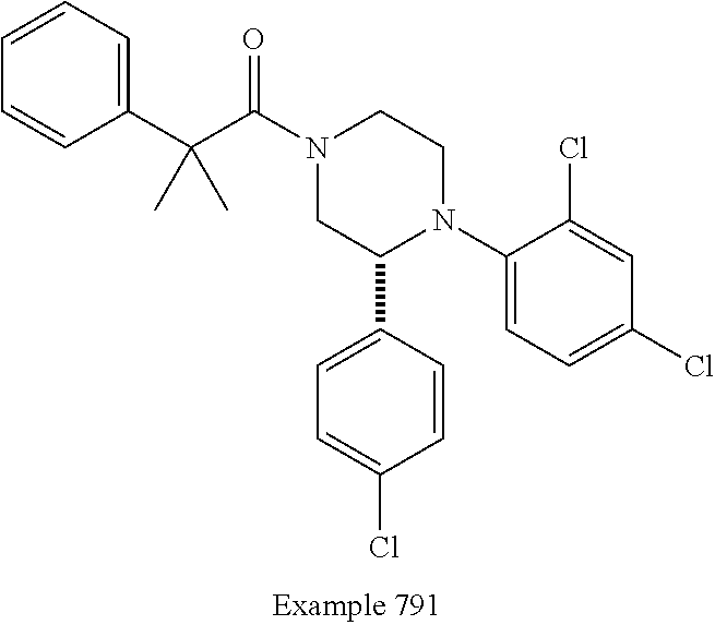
C1(C2N(C3=CC=C(Cl)C=C3Cl)CCN(C(=O)C(C3=CC=CC=C3)(C)C)C2)=CC=C(Cl)C=C1
